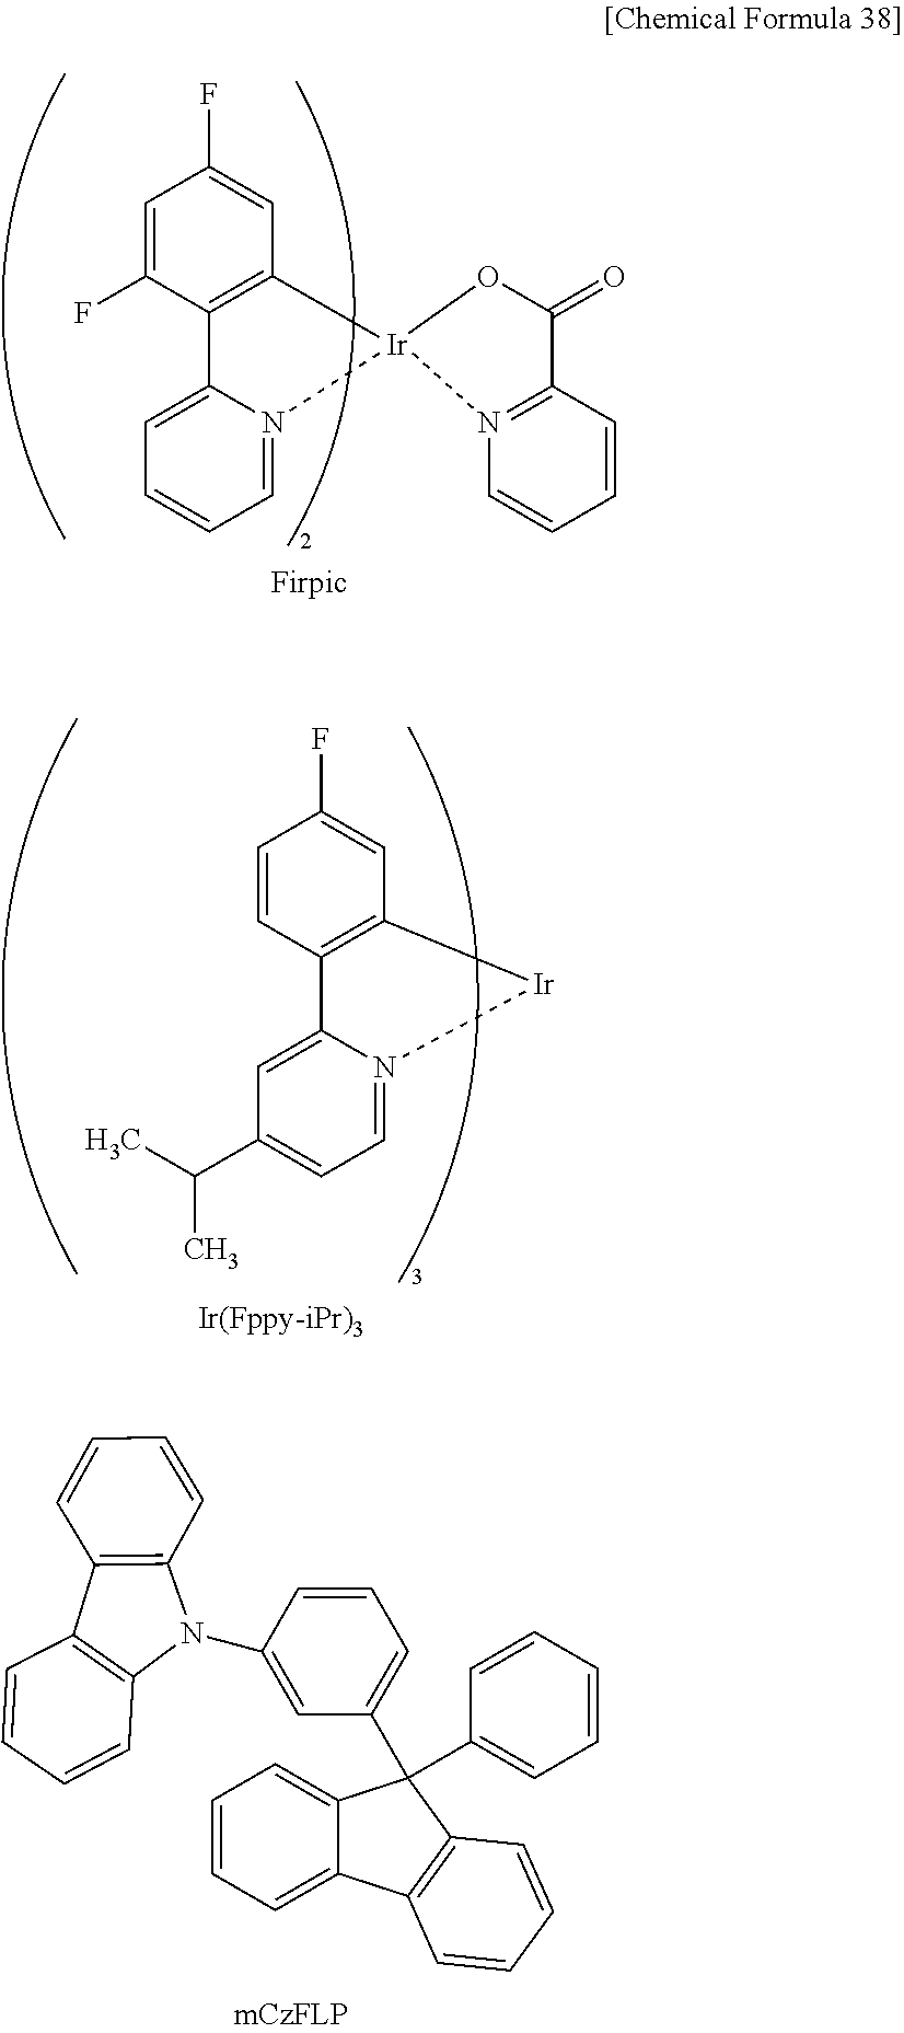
C1=C(F)C2=C(C=C1F)[Ir]1(N3=CC=CC=C23)N2=C(C(=O)O1)C=CC=C2.[Firpic].C1=CC2=C(C=C1F)[Ir]N1=CC=C(C(C)C)C=C21.[Ir(Fppy-iPr)3].C1=CC=C2C(=C1)C(C1=CC=CC(N3C4=C(C5=C3C=CC=C5)C=CC=C4)=C1)(C1=CC=CC=C1)C1=C2C=CC=C1
